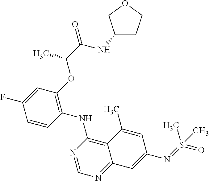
C1=CC(NC2=C3C(=NC=N2)C=C(N=S(=O)(C)C)C=C3C)=C(OC(C(=O)NC2CCOC2)C)C=C1F
